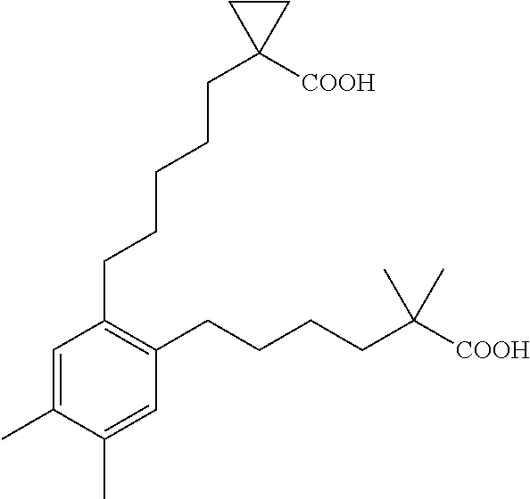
C1=C(C)C(C)=CC(CCCCC([COOH])(C)C)=C1CCCCCC1([COOH])CC1
